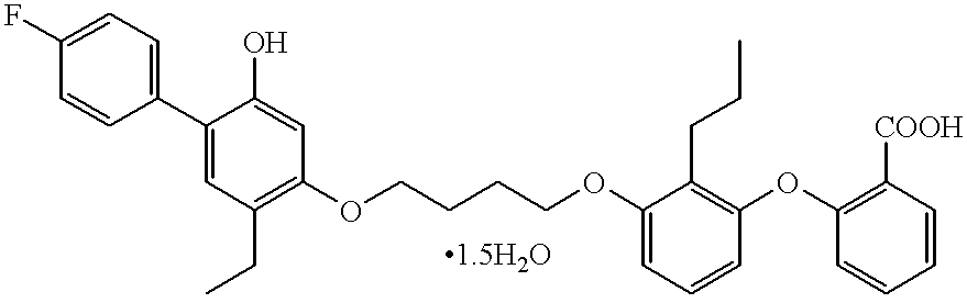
C1=CC(C2=CC(CC)=C(OCCCCOC3=CC=CC(OC4=C([COOH])C=CC=C4)=C3CCC)C=C2O)=CC=C1F
